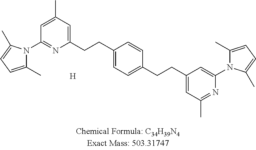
[H].C1(CCC2=CC=C(CCC3=CC(C)=NC(N4C(C)=CC=C4C)=C3)C=C2)=CC(C)=CC(N2C(C)=CC=C2C)=N1
